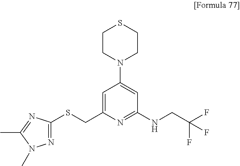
C1=C(CSC2=NN(C)C(C)=N2)N=C(NCC(F)(F)F)C=C1N1CCSCC1
